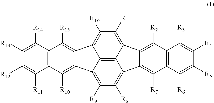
C12=C([R9])C([R8])=C3C4=C([R7])C5=C(C([R3])=C([R4])C([R5])=C5[R6])C([R2])=C4C4=C([R1])C([R16])=C(C5=C([R15])C6=C(C([R11])=C([R12])C([R13])=C6[R14])C([R10])=C15)C2=C34
